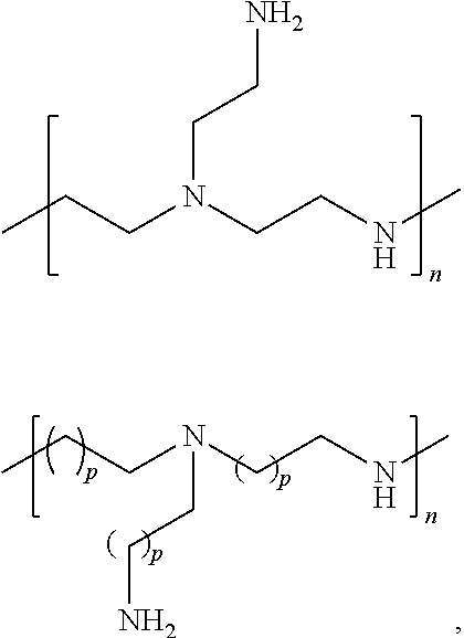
CCCN(CCNC)CCN.CCCN(CCNC)CCN
